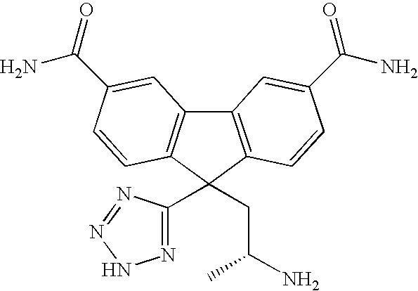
C12=C(C(CC(N)C)(C3=NNN=N3)C3=C1C=C(C(=O)N)C=C3)C=CC(C(N)=O)=C2
